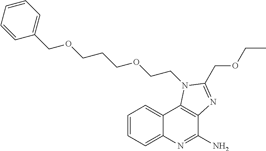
C1=CC=C2C(=C1)C1=C(C(N)=N2)N=C(COCC)N1CCOCCCOCC1=CC=CC=C1
